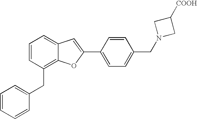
C1=CC(CC2=CC=CC=C2)=C2C(=C1)C=C(C1=CC=C(CN3CC([COOH])C3)C=C1)O2
